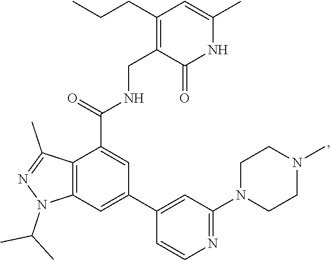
C1(CCC)=C(CNC(C2=CC(C3=CC(N4CCN(C)CC4)=NC=C3)=CC3=C2C(C)=NN3C(C)C)=O)C(=O)NC(C)=C1
